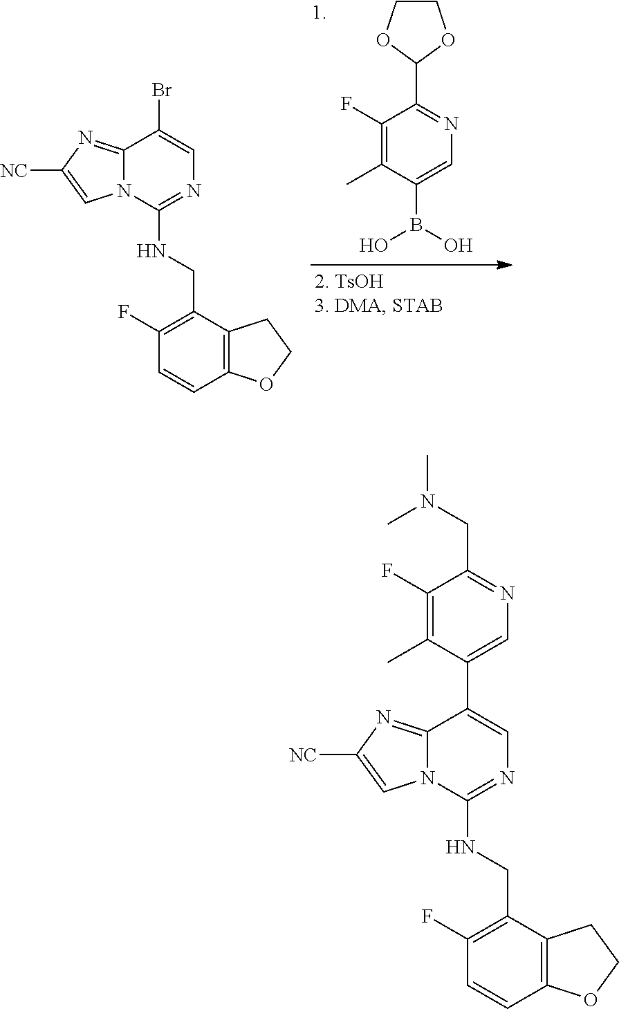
C1(CNC2=NC=C(Br)C3=NC([NC])=CN23)=C(F)C=CC2=C1CCO2.C1(F)=C(C)C(B(O)O)=CN=C1C1OCCO1.C1(CNC2=NC=C(C3=CN=C(CN(C)C)C(F)=C3C)C3=NC([NC])=CN23)=C(F)C=CC2=C1CCO2
